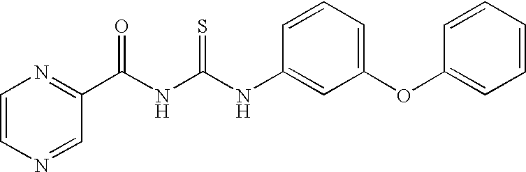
C1=CN=CC(C(NC(NC2=CC(OC3=CC=CC=C3)=CC=C2)=S)=O)=N1
